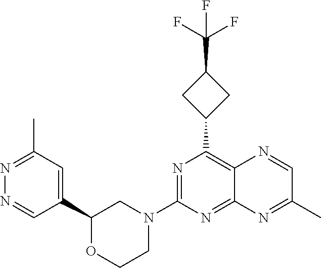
C1(C2=CC(C)=NN=C2)OCCN(C2=NC(C3CC(C(F)(F)F)C3)=C3C(=N2)N=C(C)C=N3)C1
